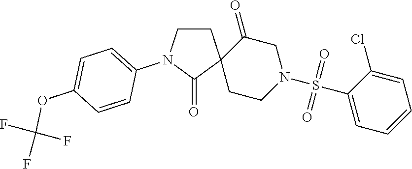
C1CN(C2=CC=C(OC(F)(F)F)C=C2)C(=O)C12CCN(S(C1=CC=CC=C1Cl)(=O)=O)CC2=O
